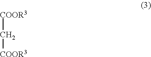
[COOR3]C[COOR3]
